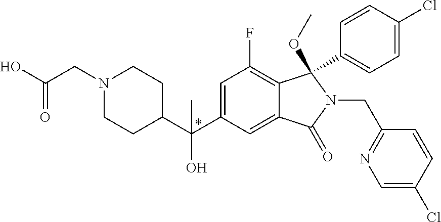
C1(C(C2=CC(F)=C3C(=C2)C(=O)N(CC2=NC=C(Cl)C=C2)C3(OC)C2=CC=C(Cl)C=C2)(O)C)CCN(CC(O)=O)CC1
